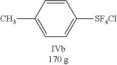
C1=CC(C)=CC=C1[SF4Cl]
